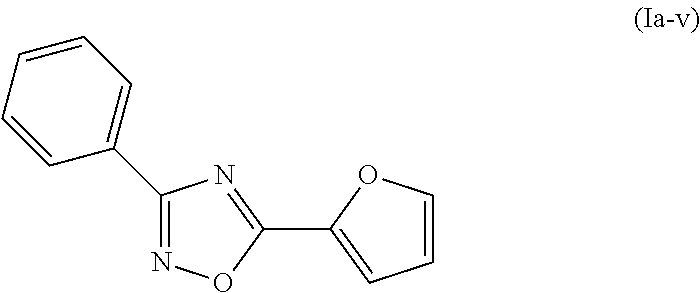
C1(C2=CC=CC=C2)=NOC(C2=CC=CO2)=N1
